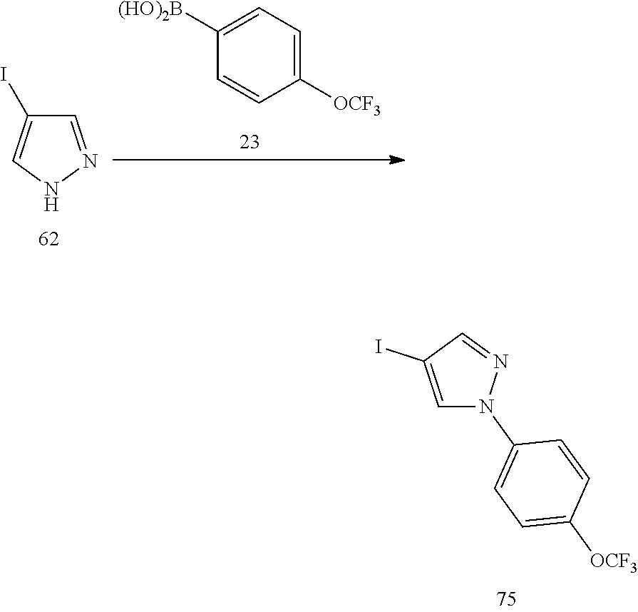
C1=NNC=C1I.C1([(HO)2B])=CC=C([OCF3])C=C1.C1=C(I)C=NN1C1=CC=C([OCF3])C=C1
